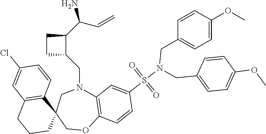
C12=C(OCC3(CN1CC1C(C(N)C=C)CC1)C1=C(CCC3)C=C(Cl)C=C1)C=CC(S(N(CC1=CC=C(OC)C=C1)CC1=CC=C(OC)C=C1)(=O)=O)=C2
